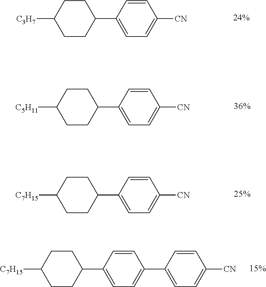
C1=CC(C2CCC([C3H7])CC2)=CC=C1[CN].C1=CC(C2CCC([C5H11])CC2)=CC=C1[CN].C1=CC(C2CCC([C7H15])CC2)=CC=C1[CN].C1=CC(C2CCC([C7H15])CC2)=CC=C1C1=CC=C([CN])C=C1
